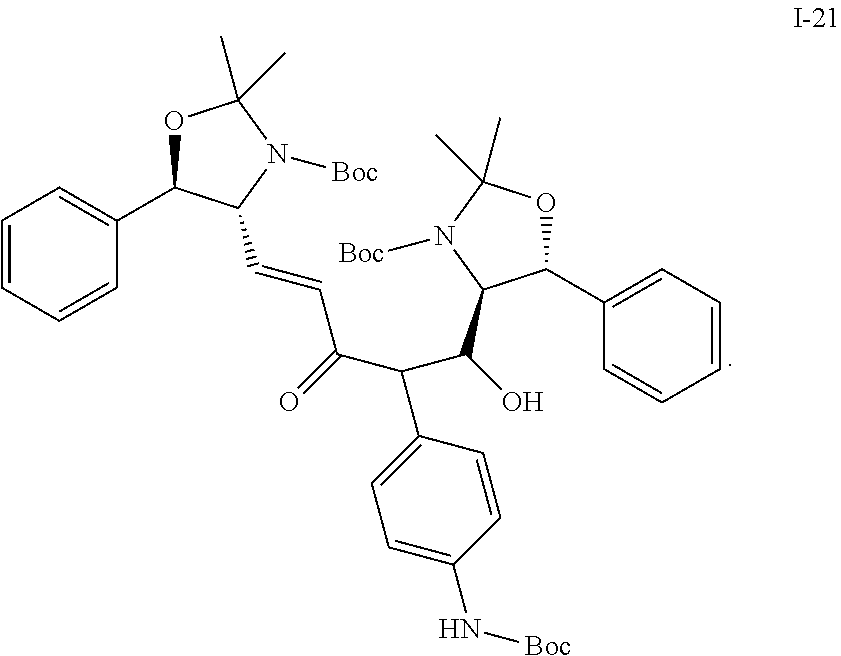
C1=CC=CC(C2OC(C)(C)N([Boc])C2C=CC(C(C(O)C2C(C3=CC=CC=C3)OC(C)(C)N2[Boc])C2=CC=C(N[Boc])C=C2)=O)=C1
